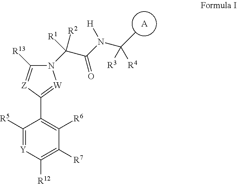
[A].C1([R5])=[Y]C([R12])=C([R7])C([R6])=C1C1=[W]N(C([R2])([R1])C(N(C(C)([R3])[R4])[H])=O)C([R13])=[Z]1
